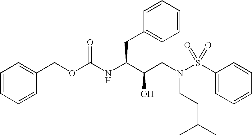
O(C(NC(C(CN(S(C1=CC=CC=C1)(=O)=O)CCC(C)C)O)CC1=CC=CC=C1)=O)CC1=CC=CC=C1
